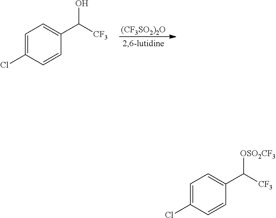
[(CF3SO2)2O].C1=C(Cl)C=CC(C([CF3])O)=C1.C1=C(Cl)C=CC(C([CF3])[OSO2CF3])=C1
